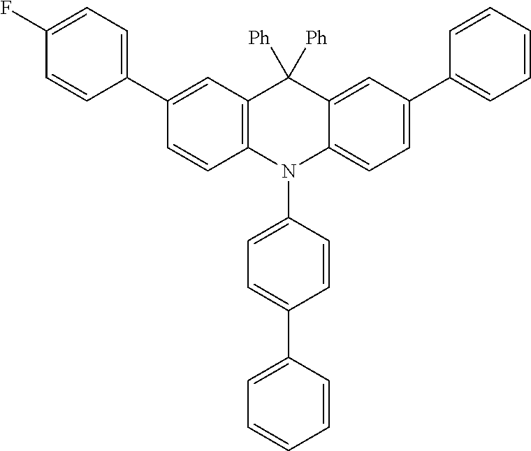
C1(C2=CC=C(F)C=C2)=CC2=C(C=C1)N(C1=CC=C(C3=CC=CC=C3)C=C1)C1=CC=C(C3=CC=CC=C3)C=C1C2([Ph])[Ph]
